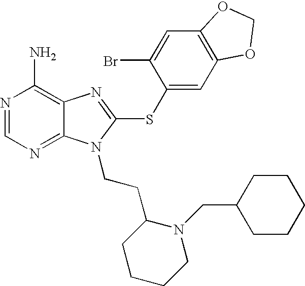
N1=CN=C2C(=C1N)N=C(SC1=CC3=C(C=C1Br)OCO3)N2CCC1CCCCN1CC1CCCCC1
